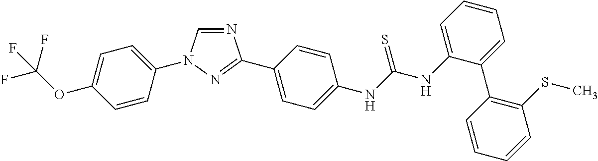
C1=C(OC(F)(F)F)C=CC(N2C=NC(C3=CC=C(NC(NC4=CC=CC=C4C4=C(SC)C=CC=C4)=S)C=C3)=N2)=C1
